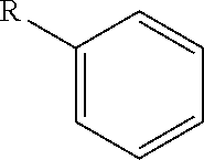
C1([R])=CC=CC=C1
